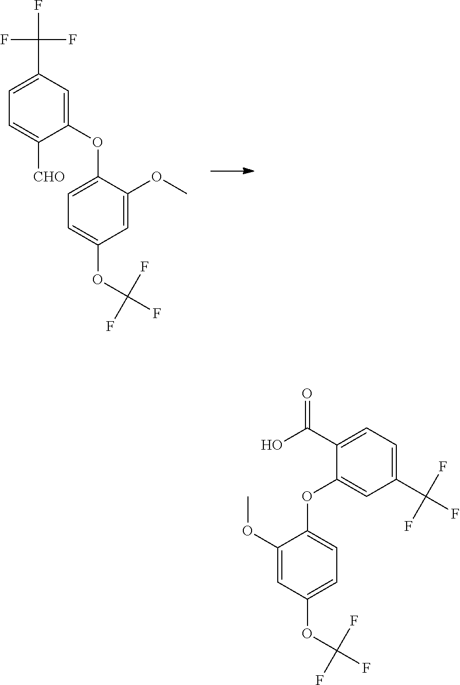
C1=C([CHO])C(OC2=CC=C(OC(F)(F)F)C=C2OC)=CC(C(F)(F)F)=C1.C1(OC)=CC(OC(F)(F)F)=CC=C1OC1=CC(C(F)(F)F)=CC=C1C(O)=O
